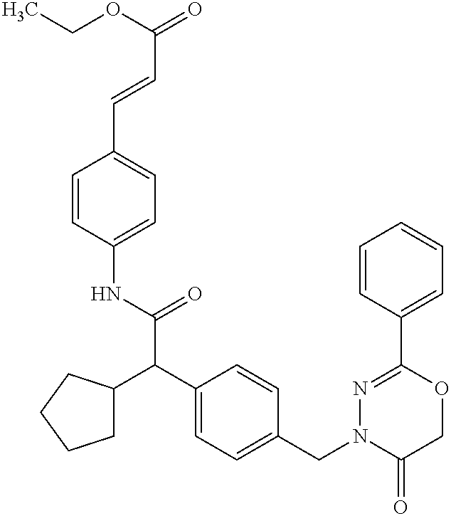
C1=CC(C=CC(=O)OCC)=CC=C1NC(C(C1=CC=C(CN2C(=O)COC(C3=CC=CC=C3)=N2)C=C1)C1CCCC1)=O
